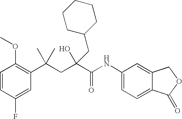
C1=CC(F)=CC(C(CC(C(NC2=CC=C3C(=C2)COC3=O)=O)(O)CC2CCCCC2)(C)C)=C1OC
